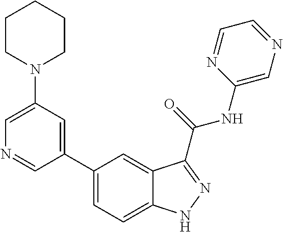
C1(N2CCCCC2)=CN=CC(C2=CC=C3C(=C2)C(C(NC2=CN=CC=N2)=O)=NN3)=C1
